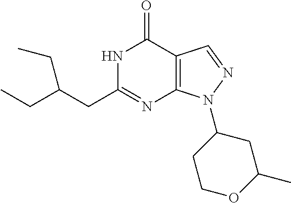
N1C(CC(CC)CC)=NC2=C(C1=O)C=NN2C1CCOC(C)C1
